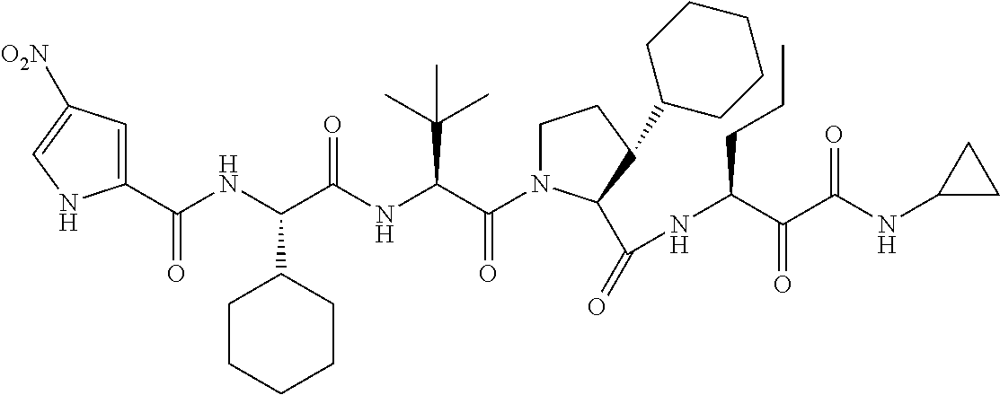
C1(C(NC(C(NC(C(=O)N2CCC(C3CCCCC3)C2C(=O)NC(C(C(NC2CC2)=O)=O)CCC)C(C)(C)C)=O)C2CCCCC2)=O)=CC([O2N])=CN1
